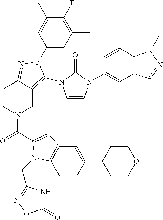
C1(N2C(N3C=CN(C4=CC5=C(C=C4)N(C)N=C5)C3=O)=C3CN(C(=O)C4=CC5=C(C=CC(C6CCOCC6)=C5)N4CC4=NOC(=O)N4)CCC3=N2)=CC(C)=C(F)C(C)=C1
